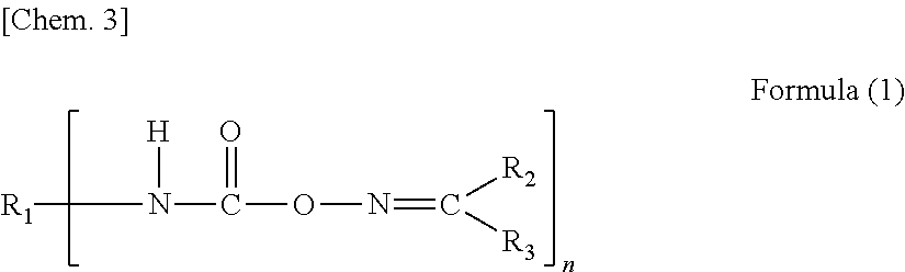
[R1]CN([H])C(ON=C([R2])[R3])=O
